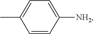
C1=CC([NH2])=CC=C1C
